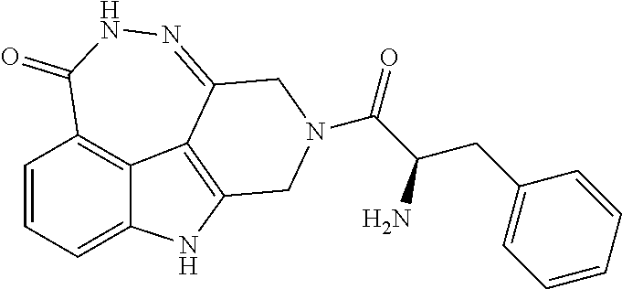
C1=CC=C2C3=C1C(=O)NN=C1C3=C(N2)CN(C(C(CC2=CC=CC=C2)N)=O)C1
